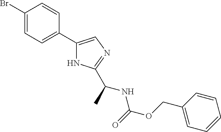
C1(C2=CC=C(Br)C=C2)=CN=C(C(NC(OCC2=CC=CC=C2)=O)C)N1
